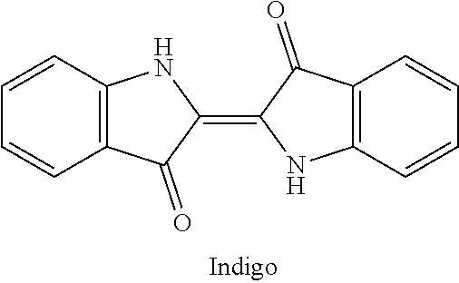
C1=CC2=C(C=C1)C(=O)C(=C1NC3=C(C1=O)C=CC=C3)N2
